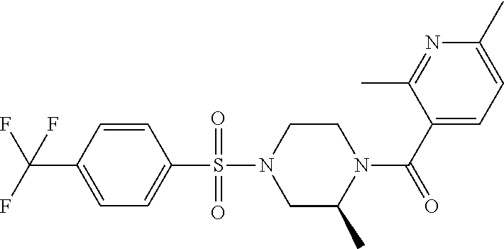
C1=CC(C(F)(F)F)=CC=C1S(N1CC(C)N(C(C2=CC=C(C)N=C2C)=O)CC1)(=O)=O
